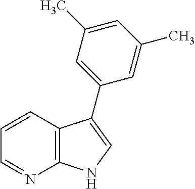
C12=C(C=CC=N1)C(C1=CC(C)=CC(C)=C1)=CN2
